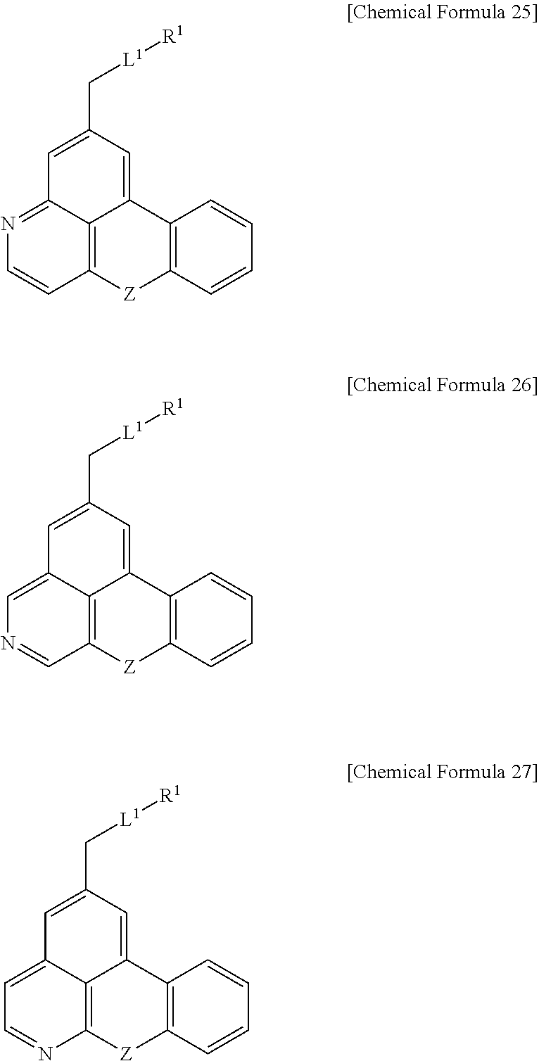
N1=C2C3=C(C=C1)[Z]C1=C(C3=CC(C[L1][R1])=C2)C=CC=C1.C1=C2C3=C(C=N1)[Z]C1=C(C3=CC(C[L1][R1])=C2)C=CC=C1.C1=C2C3=C(N=C1)[Z]C1=C(C3=CC(C[L1][R1])=C2)C=CC=C1
